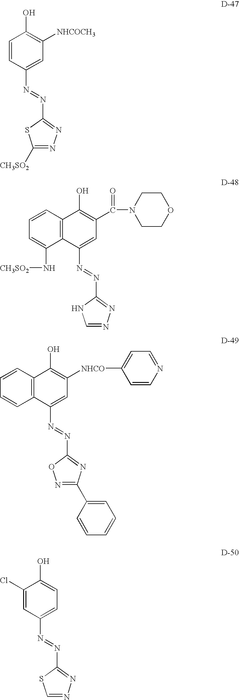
C1=CC(N=NC2=NN=C([CH3SO2])S2)=CC([NHCOCH3])=C1O.C12=C(C(N=NC3=NN=CN3)=CC(C(=O)N3CCOCC3)=C1O)C(N[CH3SO2])=CC=C2.C12=C(C(N=NC3=NC(C4=CC=CC=C4)=NO3)=CC([NHCO]C3=CC=NC=C3)=C1O)C=CC=C2.C1(Cl)=CC(N=NC2=NN=CS2)=CC=C1O
